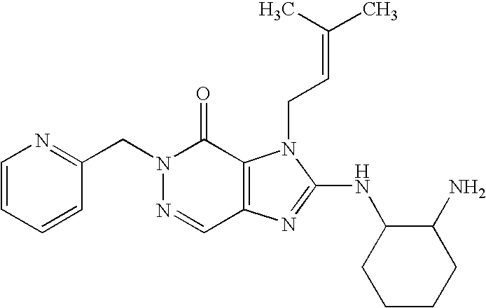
C1=CC(CN2N=CC3=C(C2=O)N(CC=C(C)C)C(NC2CCCCC2N)=N3)=NC=C1
